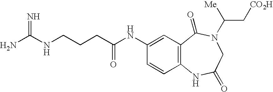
NC(NCCCC(NC1=CC2=C(C=C1)NC(=O)CN(C(C[CO2H])[Me])C2=O)=O)=N
